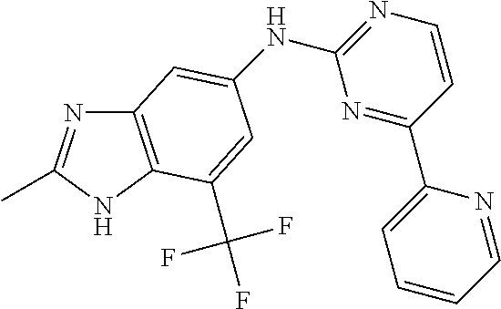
C1=CN=C(NC2=CC3=C(NC(C)=N3)C(C(F)(F)F)=C2)N=C1C1=CC=CC=N1
